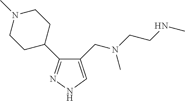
C1(CN(C)CCNC)=CNN=C1C1CCN(C)CC1
